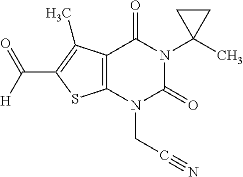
C12=C(N(CC#N)C(=O)N(C3(C)CC3)C1=O)SC(C([H])=O)=C2C
